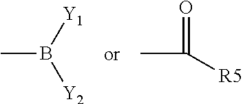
CB([Y1])[Y2].CC(=O)[R5]
